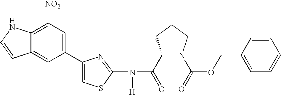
C1(C(=O)N(C2=NC(C3=CC([NO2])=C4C(=C3)C=CN4)=CS2)[H])N(C(=O)OCC2=CC=CC=C2)CCC1
